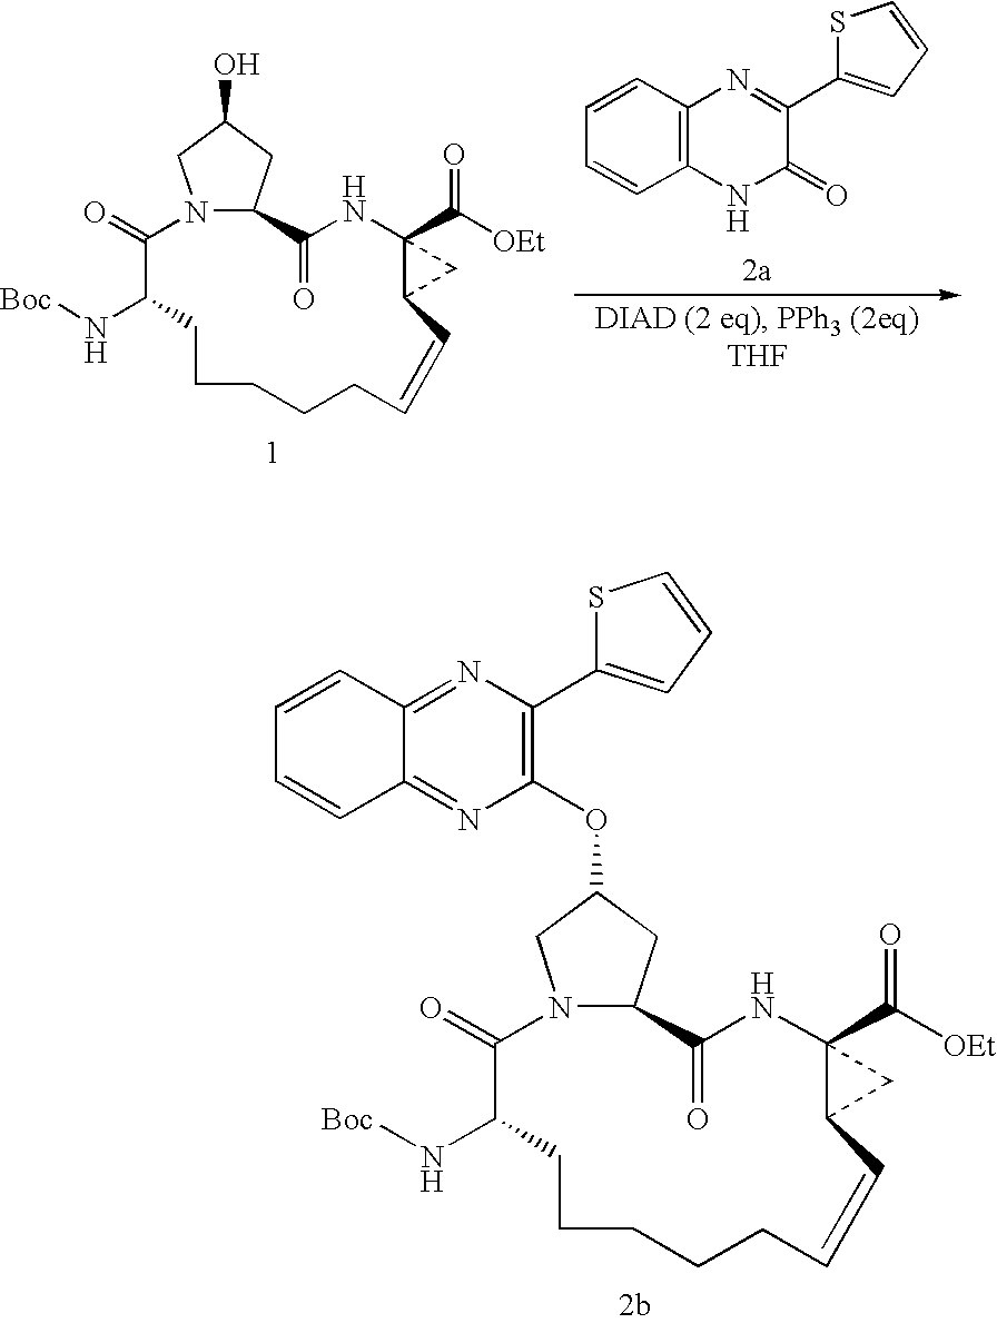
N12C(CC(OC3=C(C4=CC=CS4)N=C4C(=N3)C=CC=C4)C1)C(=O)NC1(C([OEt])=O)C(C1)C=CCCCCCC(N[Boc])C2=O.N12C(CC(O)C1)C(=O)NC1(C([OEt])=O)C(C1)C=CCCCCCC(N[Boc])C2=O.C1=CC2=C(C=C1)NC(=O)C(C1=CC=CS1)=N2
